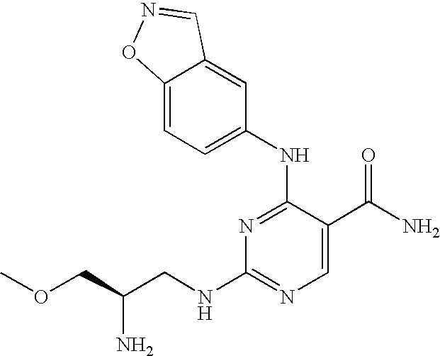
N1=C(NC2=CC=C3C(=C2)C=NO3)C(C(N)=O)=CN=C1NCC(COC)N
